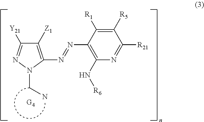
C1([R5])=C([R1])C(N=NC2=C([Z1])C([Y21])=NN2CN)=C(N[R6])N=C1[R21]
